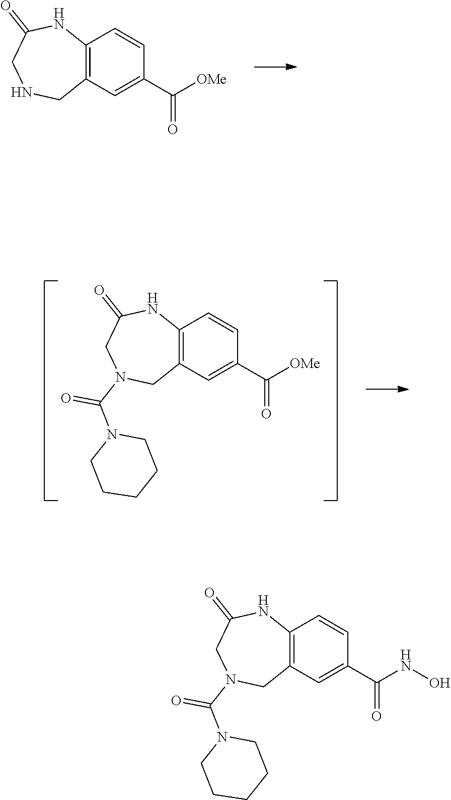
C12=C(C=C(C(=O)[OMe])C=C1)CNCC(=O)N2.C12=C(C=C(C(=O)[OMe])C=C1)CN(C(N1CCCCC1)=O)CC(=O)N2.C12=C(C=C(C(=O)NO)C=C1)CN(C(N1CCCCC1)=O)CC(=O)N2
